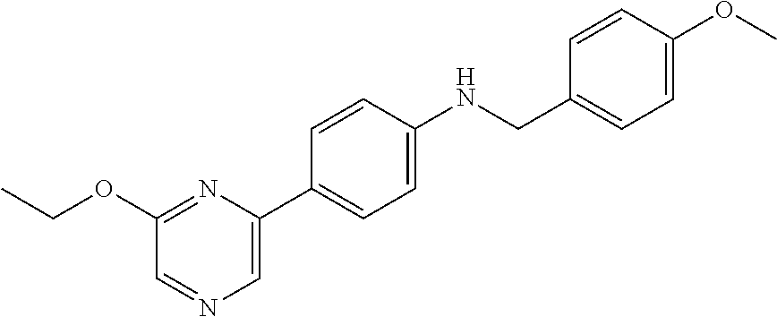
O(CC)C1=NC(C2=CC=C(NCC3=CC=C(OC)C=C3)C=C2)=CN=C1
